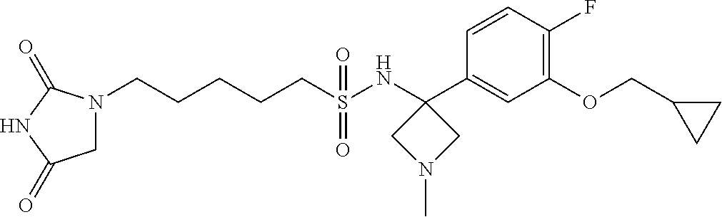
N1(CCCCCS(NC2(C3=CC(OCC4CC4)=C(F)C=C3)CN(C)C2)(=O)=O)CC(=O)NC1=O
